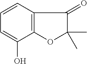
C12=C(C=CC=C1O)C(=O)C(C)(C)O2
